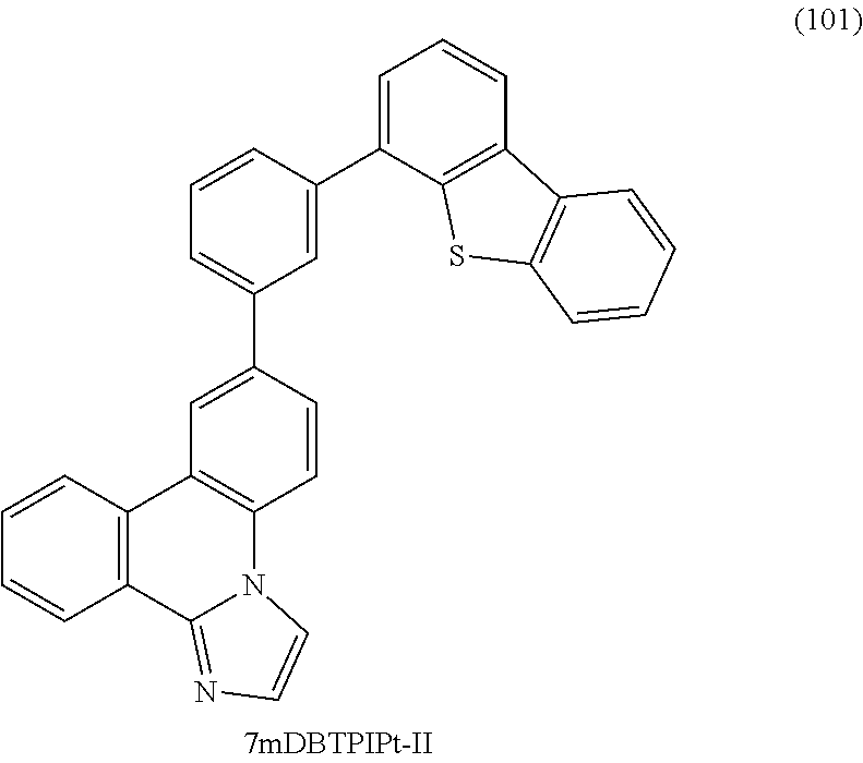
C12=C(C=CC=C1)C1=C(N3C2=NC=C3)C=CC(C2=CC=CC(C3=CC=CC4=C3SC3=C4C=CC=C3)=C2)=C1
